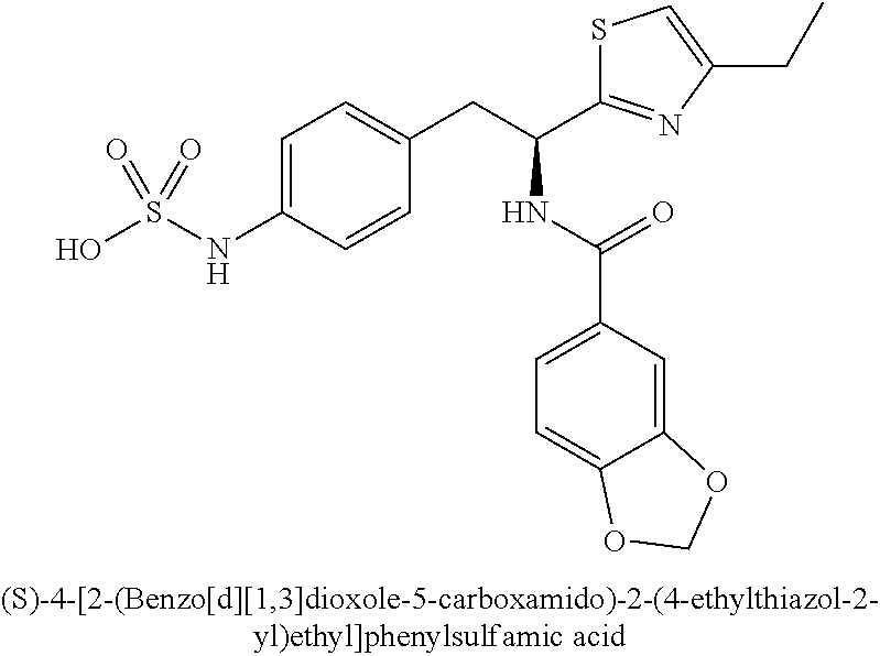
OS(NC1=CC=C(CC(C2=NC(CC)=CS2)NC(C2=CC=C3C(=C2)OCO3)=O)C=C1)(=O)=O
